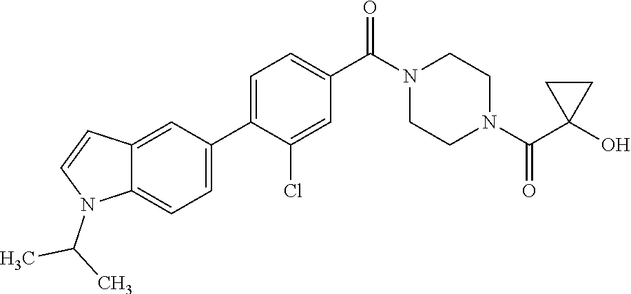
OC1(C(N2CCN(C(=O)C3=CC=C(C4=CC=C5C(=C4)C=CN5C(C)C)C(Cl)=C3)CC2)=O)CC1
